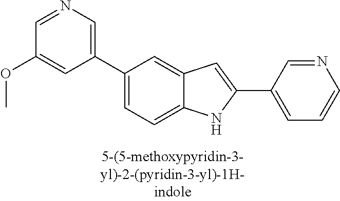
C1(C2=CC=C3C(=C2)C=C(C2=CC=CN=C2)N3)=CN=CC(OC)=C1
